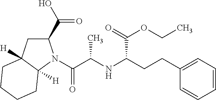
C1(C(O)=O)CC2([H])C([H])(N1C(C(NC(CCC1=CC=CC=C1)C(=O)OCC)C)=O)CCCC2
